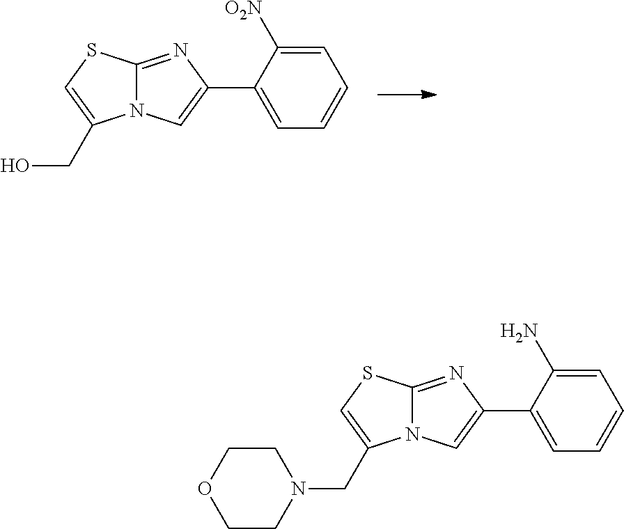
N12C(=NC(C3=CC=CC=C3[O2N])=C1)SC=C2CO.N12C(=NC(C3=CC=CC=C3N)=C1)SC=C2CN1CCOCC1
